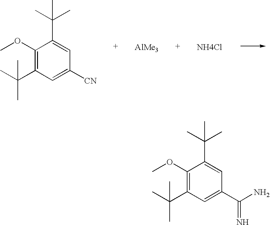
COC1=C(C(C)(C)C)C=C([CN])C=C1C(C)(C)C.[AlMe3].[NH4Cl].COC1=C(C(C)(C)C)C=C(C(N)=N)C=C1C(C)(C)C
